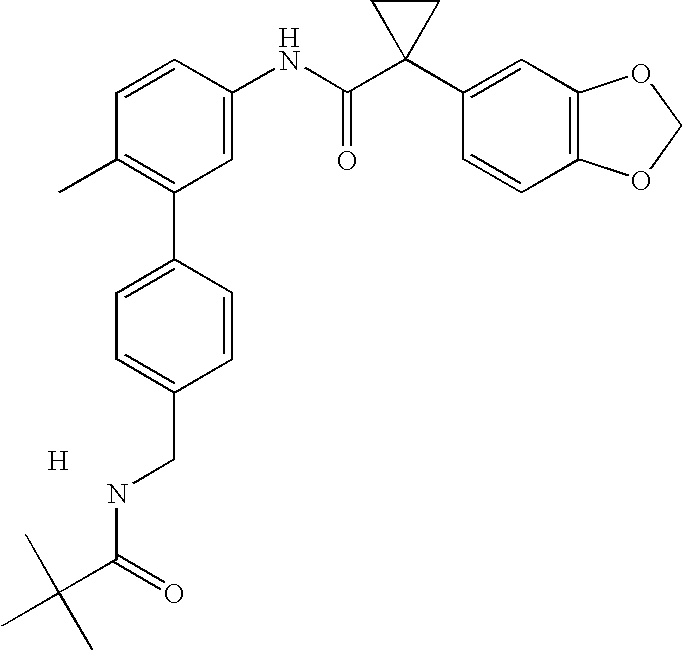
C1=CC(NC(C2(C3=CC4=C(C=C3)OCO4)CC2)=O)=CC(C2=CC=C(CNC(C(C)(C)C)=O)C=C2)=C1C.[H]
